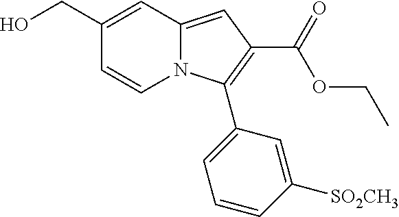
C1(CO)=CC2=CC(C(OCC)=O)=C(C3=CC=CC([SO2CH3])=C3)N2C=C1
